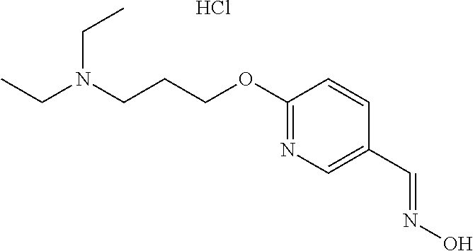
CCN(CCCOC1=NC=C(C=NO)C=C1)CC.Cl
